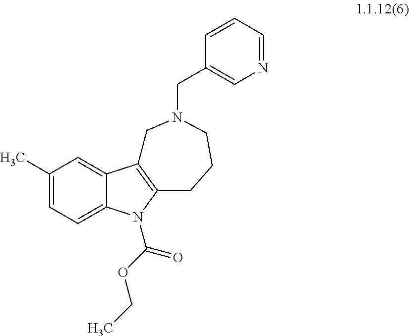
C1(C)=CC=C2C(=C1)C1=C(CCCN(CC3=CN=CC=C3)C1)N2C(OCC)=O
